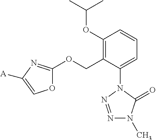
C1(OC(C)C)=C(COC2=NC([A])=CO2)C(N2N=NN(C)C2=O)=CC=C1
